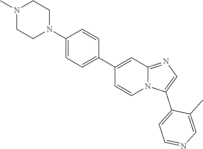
N12C(=NC=C1C1=CC=NC=C1C)C=C(C1=CC=C(N3CCN(C)CC3)C=C1)C=C2
